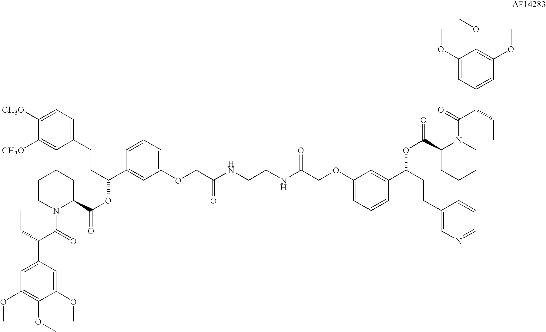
C1([CH3O])=CC=C(CCC(OC(C2CCCCN2C(C(CC)C2=CC(OC)=C(OC)C(OC)=C2)=O)=O)C2=CC(OCC(NCCNC(COC3=CC=CC(C(OC(C4CCCCN4C(=O)C(CC)C4=CC(OC)=C(OC)C(OC)=C4)=O)CCC4=CN=CC=C4)=C3)=O)=O)=CC=C2)C=C1[CH3O]
